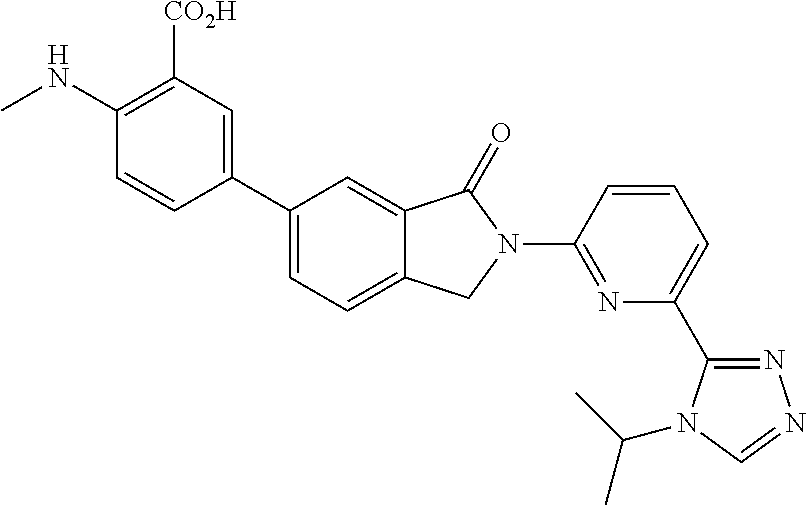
C1(C2=CC=C3C(=C2)C(=O)N(C2=NC(C4=NN=CN4C(C)C)=CC=C2)C3)=CC([CO2H])=C(NC)C=C1
